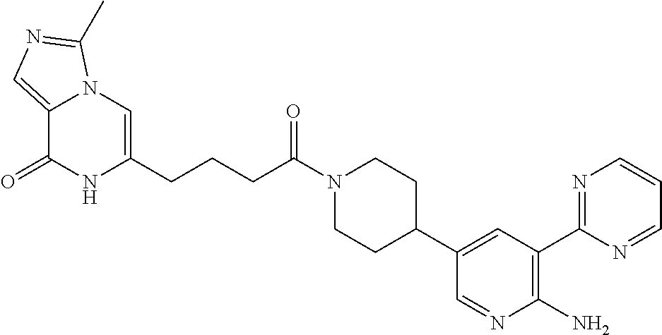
C12=CN=C(C)N1C=C(CCCC(N1CCC(C3=CC(C4=NC=CC=N4)=C(N)N=C3)CC1)=O)NC2=O
